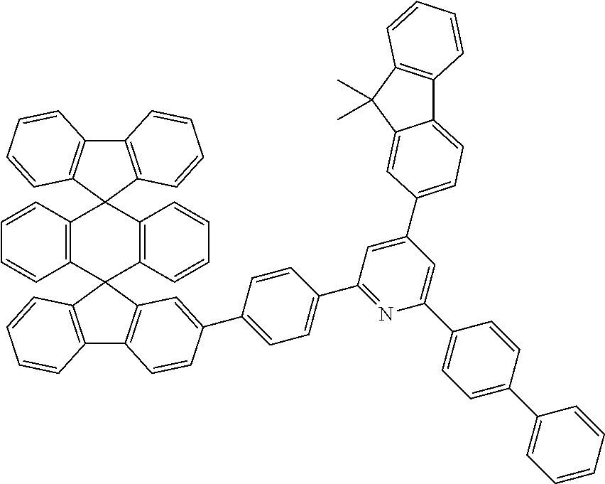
C12=C(C3(C4=C1C=CC=C4)C1=C(C4(C5=C3C=CC=C5)C3=C(C5=C4C=CC=C5)C=CC(C4=CC=C(C5=NC(C6=CC=C(C7=CC=CC=C7)C=C6)=CC(C6=CC=C7C8=C(C(C)(C)C7=C6)C=CC=C8)=C5)C=C4)=C3)C=CC=C1)C=CC=C2
